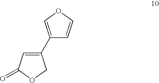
C1(C2=COC=C2)=CC(=O)OC1
